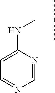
C1(NCC(C)C)=CC=NC=N1
